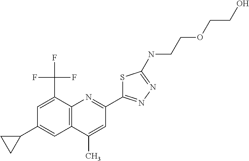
C1(C)=CC(C2=NN=C(NCCOCCO)S2)=NC2=C1C=C(C1CC1)C=C2C(F)(F)F
